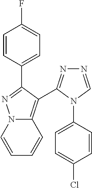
C1=CC(C2=NN3C(=C2C2=NN=CN2C2=CC=C(Cl)C=C2)C=CC=C3)=CC=C1F
